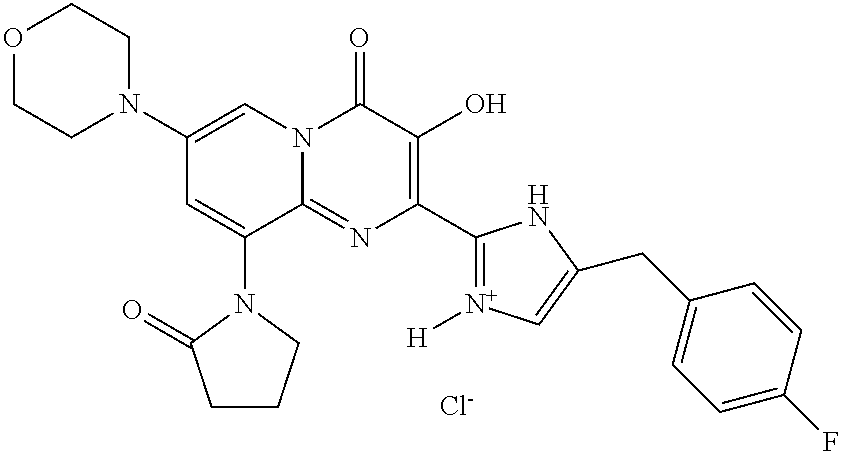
O1CCN(C2=CN3C(=NC(C4=[N+]([H])C=C(CC5=CC=C(F)C=C5)N4)=C(O)C3=O)C(N3CCCC3=O)=C2)CC1.[Cl-]
